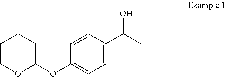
O(C1=CC=C(C(C)O)C=C1)C1CCCCO1
